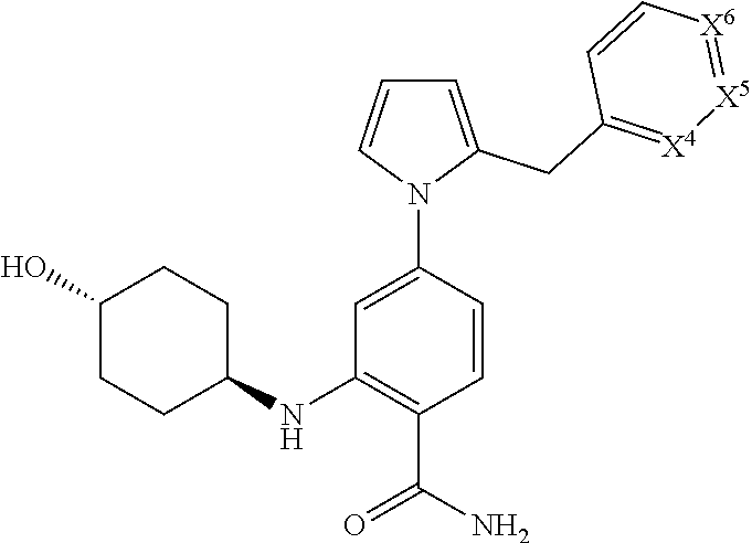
C1(O)CCC(NC2=C(C(N)=O)C=CC(N3C(CC4=[X4][X5]=[X6]C=C4)=CC=C3)=C2)CC1
